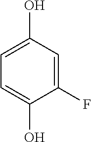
C1(F)=CC(O)=CC=C1O
